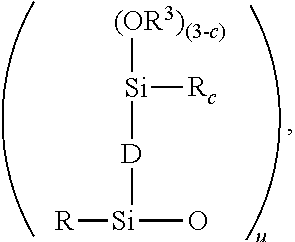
[R][Si](O)[D][Si]([Rc])[(OR3)(3-c)]
